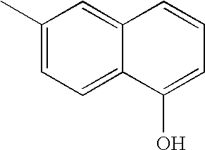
C1(C)=CC=C2C(=C1)C=CC=C2O
